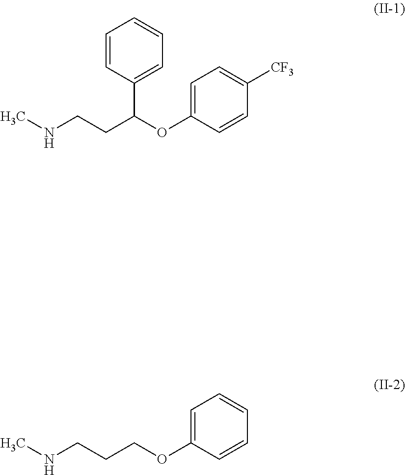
C1=CC(C(OC2=CC=C([CF3])C=C2)CCNC)=CC=C1.C(OC1=CC=CC=C1)CCNC
